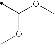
C(OC)(OC)C
